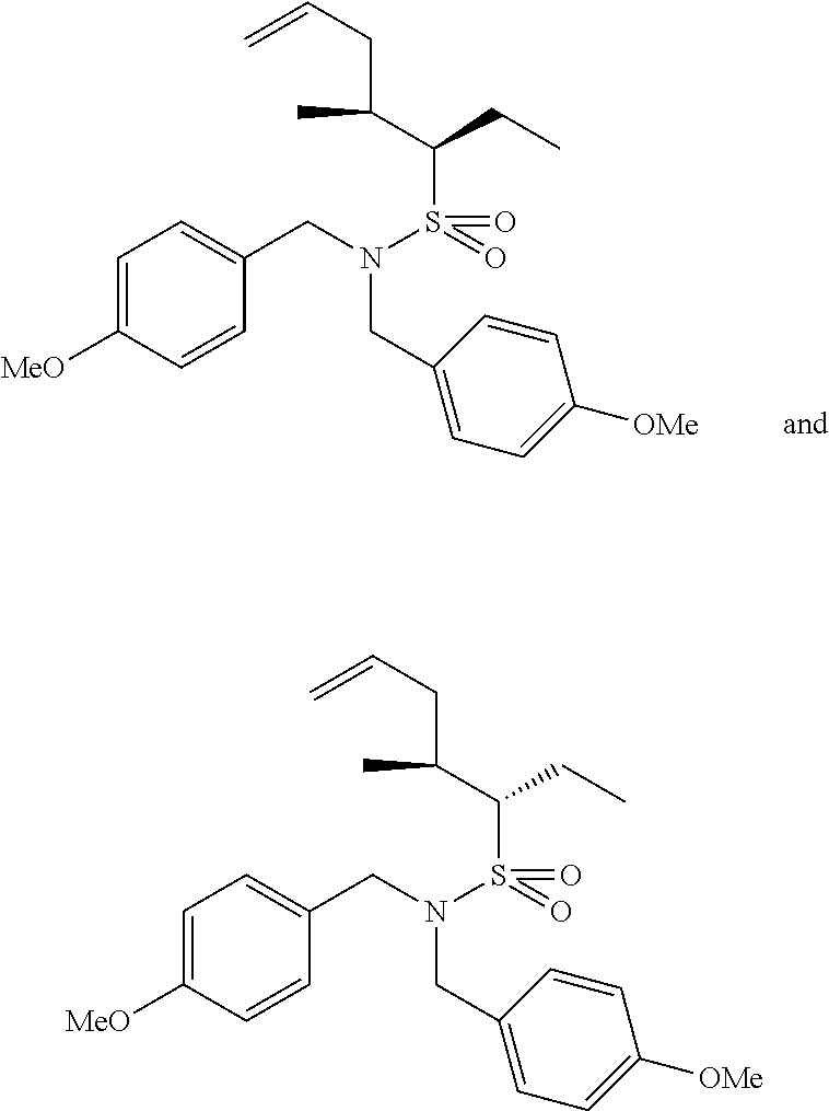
C1=C([MeO])C=CC(CN(S(C(CC)C(CC=C)C)(=O)=O)CC2=CC=C([OMe])C=C2)=C1.C1=C([MeO])C=CC(CN(S(C(CC)C(CC=C)C)(=O)=O)CC2=CC=C([OMe])C=C2)=C1
